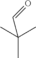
C(C)(C)(C)C=O
